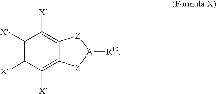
C1([X])=C([X])C([X])=C2C(=C1[X])[Z][A]([R10])[Z]2
